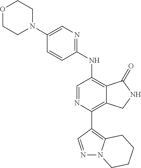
N1=CC(C2=C3C(=C(NC4=NC=C(N5CCOCC5)C=C4)C=N2)C(=O)NC3)=C2N1CCCC2
